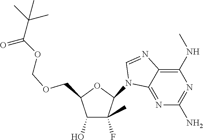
C(OCC1C(O)C(C)(F)C(N2C3=NC(N)=NC(NC)=C3N=C2)O1)OC(C(C)(C)C)=O
